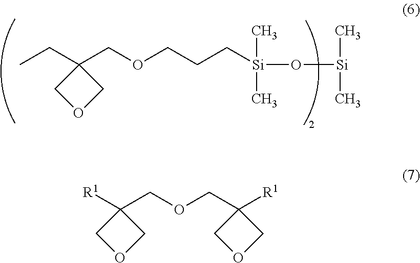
C(C1(COCCC[Si](C)(C)O[Si](C)C)COC1)C.[R1]C1(COCC2([R1])COC2)COC1
